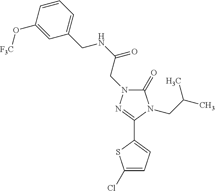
C1(=O)N(CC(NCC2=CC=CC(O[F3C])=C2)=O)N=C(C2=CC=C(Cl)S2)N1CC(C)C
